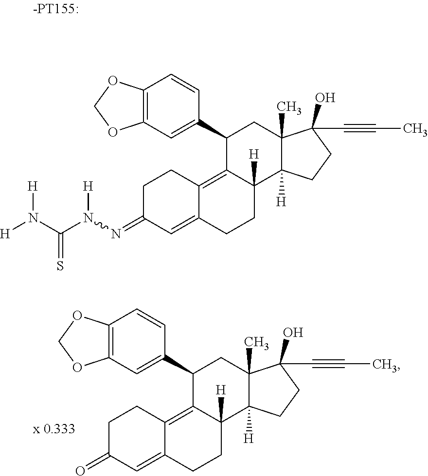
O=C1C=C2C(=C3C([H])(CC2)C2([H])C(C)(CC3C3=CC4=C(C=C3)OCO4)C(O)(C#CC)CC2)CC1.[H]N(C(N(N=C1C=C2C(=C3C([H])(CC2)C2([H])C(C)(CC3C3=CC4=C(C=C3)OCO4)C(O)(C#CC)CC2)CC1)[H])=S)[H]
